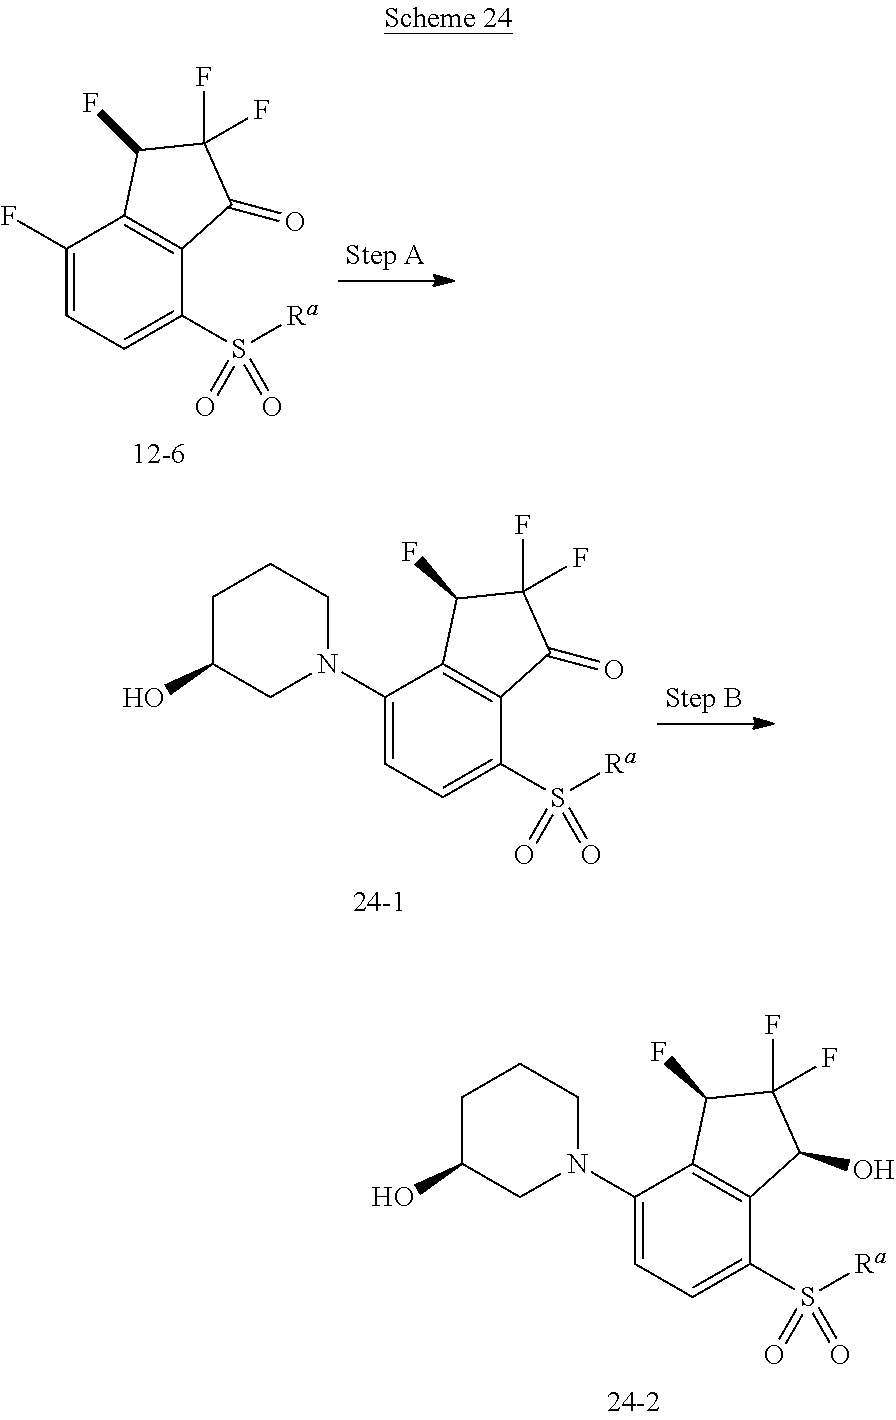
C1(F)=CC=C(S([Ra])(=O)=O)C2=C1C(F)C(F)(F)C2=O.C1(N2CCCC(O)C2)=CC=C(S([Ra])(=O)=O)C2=C1C(F)C(F)(F)C2=O.C1(N2CCCC(O)C2)=CC=C(S([Ra])(=O)=O)C2=C1C(F)C(F)(F)C2O
